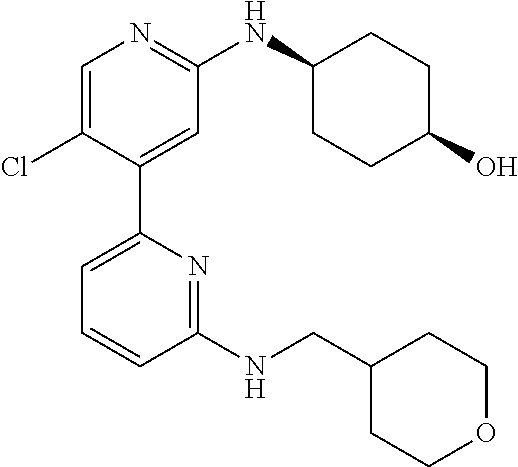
C1=C(Cl)C(C2=CC=CC(NCC3CCOCC3)=N2)=CC(NC2CCC(O)CC2)=N1
